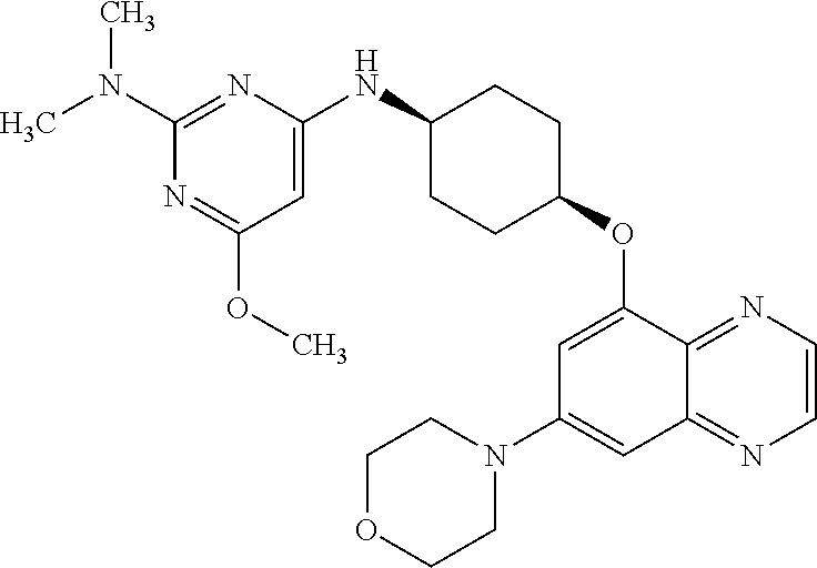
C1(N(C)C)=NC(NC2CCC(OC3=CC(N4CCOCC4)=CC4=NC=CN=C34)CC2)=CC(OC)=N1
